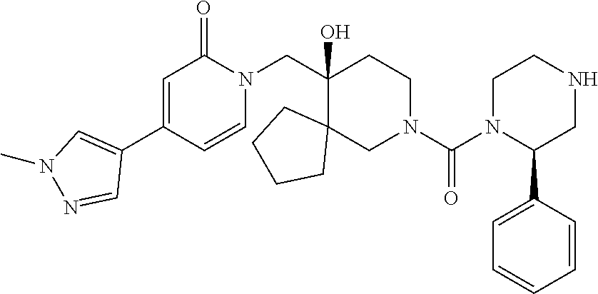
C1=C(C2=CN(C)N=C2)C=CN(CC2(O)C3(CN(C(N4C(C5=CC=CC=C5)CNCC4)=O)CC2)CCCC3)C1=O
